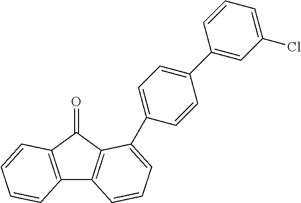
C12=C(C(=O)C3=C1C=CC=C3C1=CC=C(C3=CC(Cl)=CC=C3)C=C1)C=CC=C2
